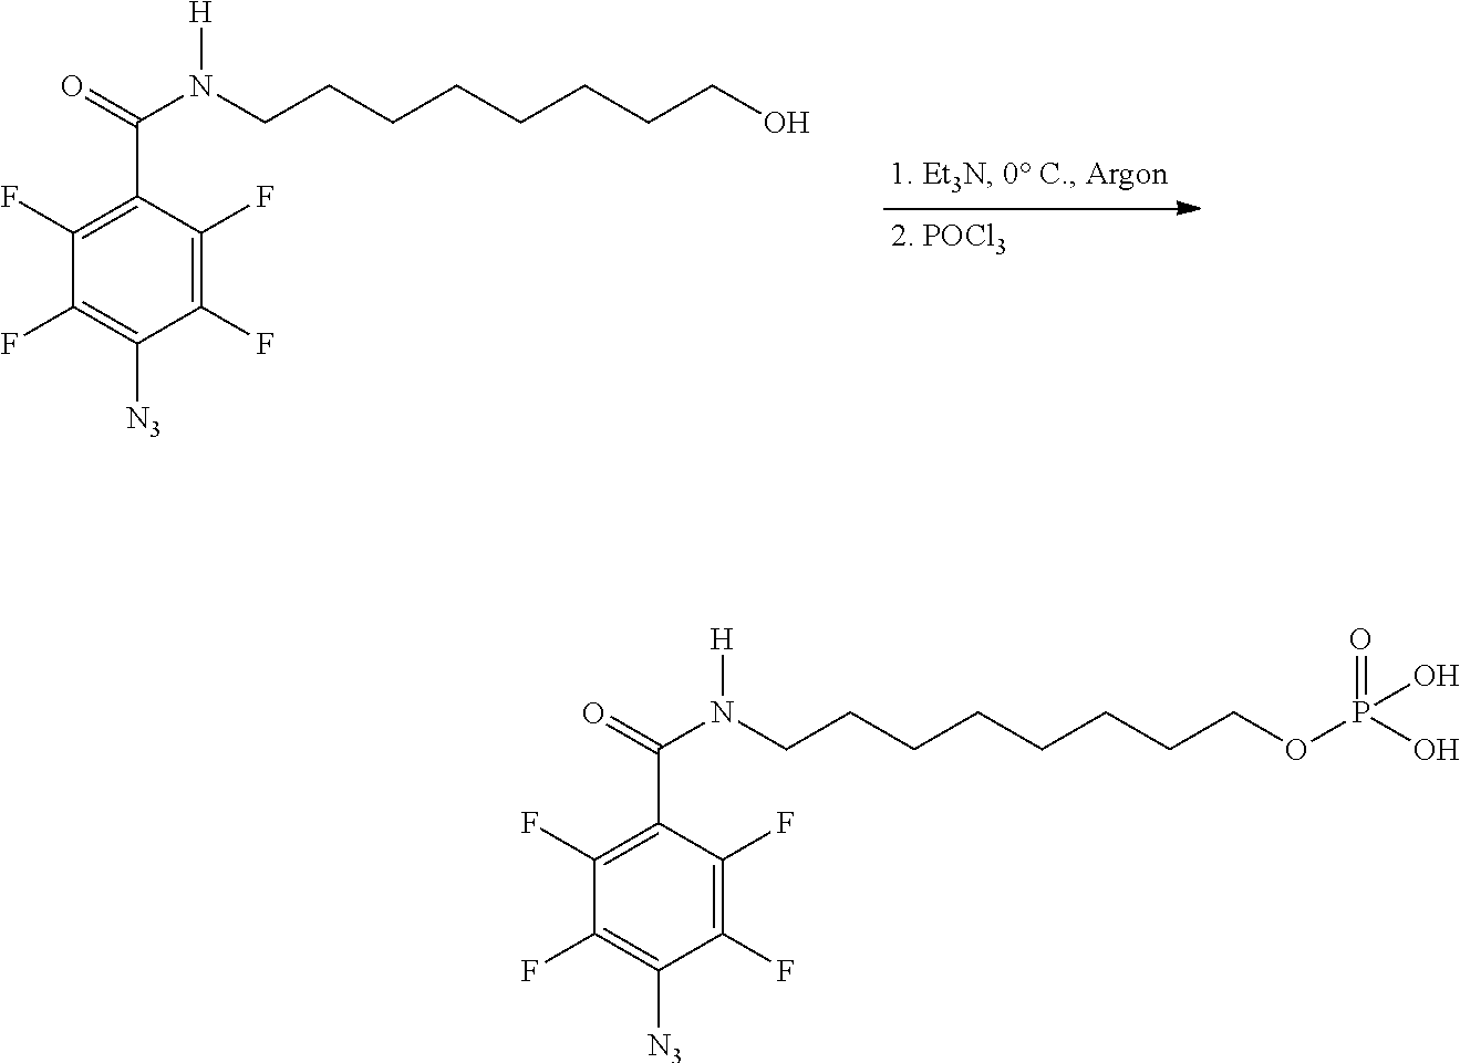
C1(F)=C(C(=O)N(CCCCCCCCOP(O)(O)=O)[H])C(F)=C(F)C([N3])=C1F.C1(F)=C(C(=O)N(CCCCCCCCO)[H])C(F)=C(F)C([N3])=C1F
